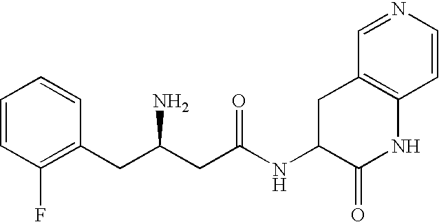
C1=CC(F)=C(CC(CC(NC2C(=O)NC3=C(C2)C=NC=C3)=O)N)C=C1
